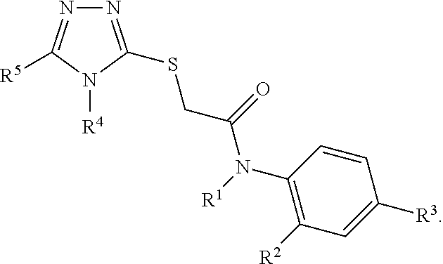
N1=C(SCC(=O)N([R1])C2=C([R2])C=C([R3])C=C2)N([R4])C([R5])=N1
